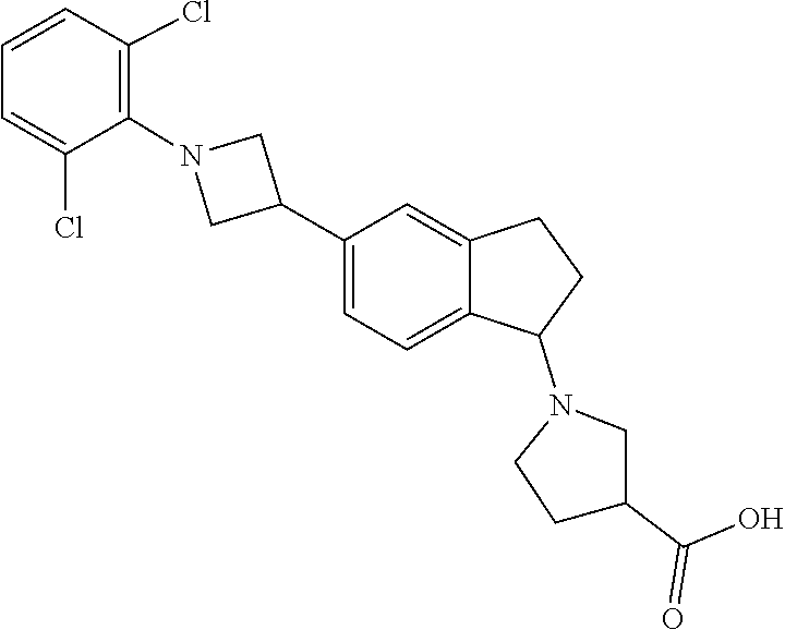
N1(C2C3=CC=C(C4CN(C5=C(Cl)C=CC=C5Cl)C4)C=C3CC2)CCC(C(O)=O)C1
